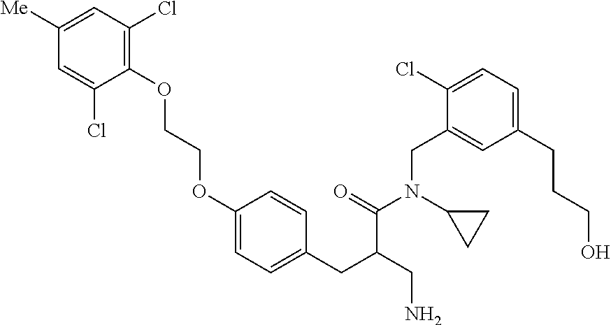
C1=C([Me])C=C(Cl)C(OCCOC2=CC=C(CC(CN)C(=O)N(C3CC3)CC3=CC(CCCO)=CC=C3Cl)C=C2)=C1Cl
